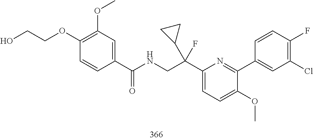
C1(C(CNC(=O)C2=CC(OC)=C(OCCO)C=C2)(C2CC2)F)=CC=C(OC)C(C2=CC(Cl)=C(F)C=C2)=N1
